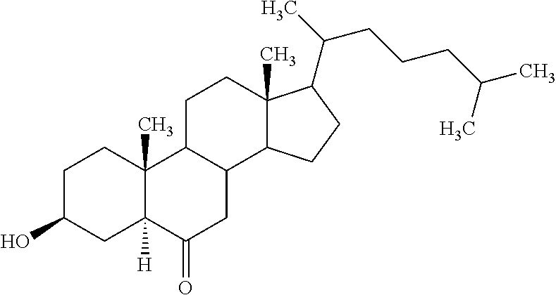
C1C(O)CC2([H])C(C)(C1)C1C(CC2=O)C2C(C)(CC1)C(C(C)CCCC(C)C)CC2
